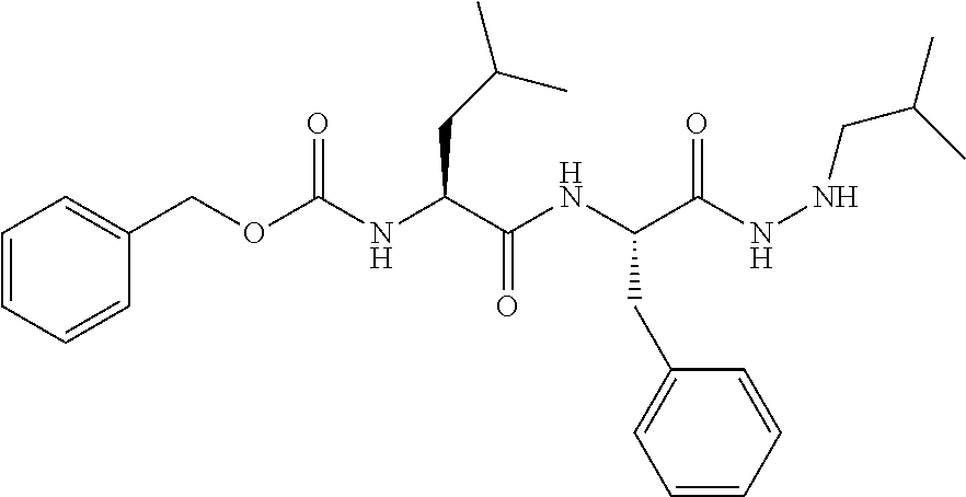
C1=CC=CC(COC(NC(C(NC(C(NNCC(C)C)=O)CC2=CC=CC=C2)=O)CC(C)C)=O)=C1
